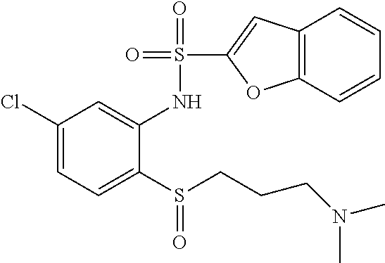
C1(Cl)=CC=C(S(CCCN(C)C)=O)C(NS(=O)(=O)C2=CC3=C(O2)C=CC=C3)=C1
